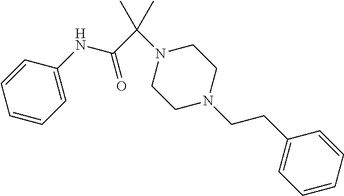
N(C(C(N1CCN(CCC2=CC=CC=C2)CC1)(C)C)=O)C1=CC=CC=C1
